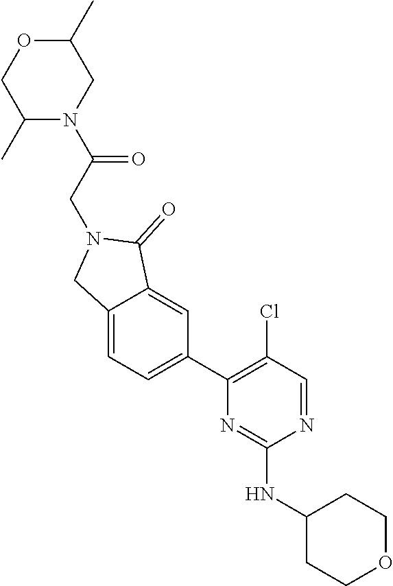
N1=CC(Cl)=C(C2=CC=C3C(=C2)C(=O)N(CC(N2CC(C)OCC2C)=O)C3)N=C1NC1CCOCC1
